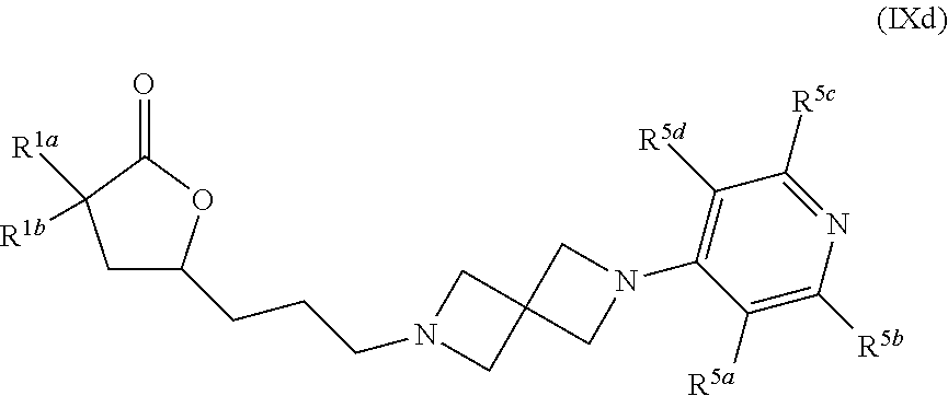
C1C(CCCN2CC3(C2)CN(C2=C([R5d])C([R5c])=NC([R5b])=C2[R5a])C3)OC(=O)C1([R1a])[R1b]
